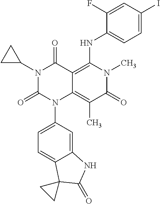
C12=CC(N3C4=C(C)C(=O)N(C)C(NC5=CC=C(I)C=C5F)=C4C(=O)N(C4CC4)C3=O)=CC=C1C1(C(=O)N2)CC1
